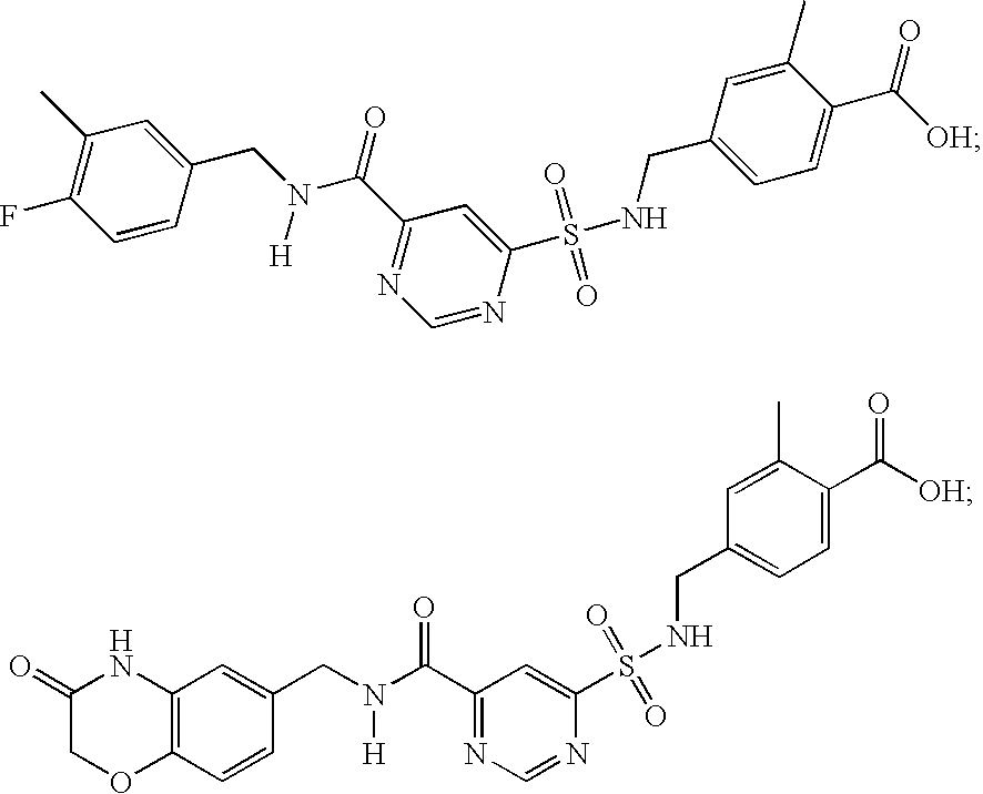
C1=CC(CN([H])C(=O)C2=NC=NC(S(=O)(=O)NCC3=CC=C(C(=O)[OH])C(C)=C3)=C2)=CC(C)=C1F.C12=C(C=CC(CN([H])C(C3=NC=NC(S(=O)(=O)NCC4=CC=C(C([OH])=O)C(C)=C4)=C3)=O)=C1)OCC(=O)N2
